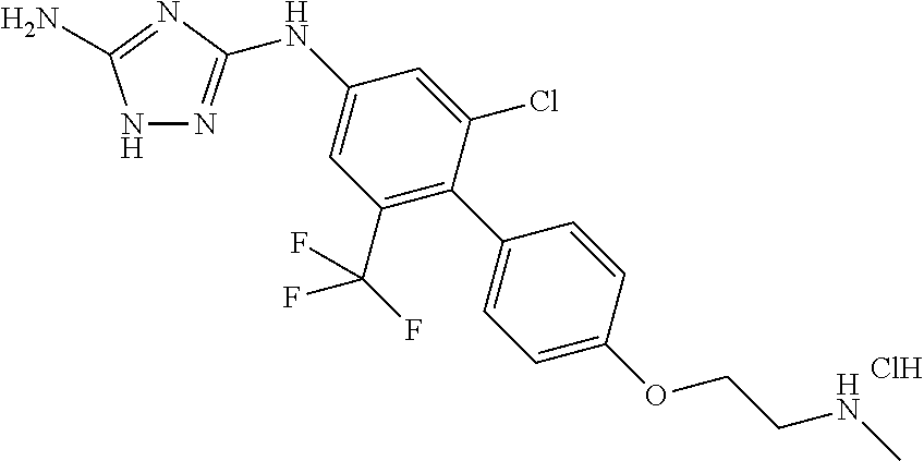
N1N=C(NC2=CC(C(F)(F)F)=C(C3=CC=C(OCCNC)C=C3)C(Cl)=C2)N=C1N.Cl
